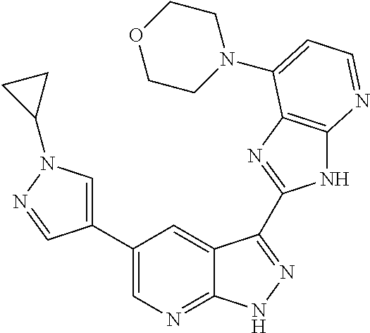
C1(C2=CN(C3CC3)N=C2)=CN=C2C(=C1)C(C1=NC3=C(N1)N=CC=C3N1CCOCC1)=NN2
